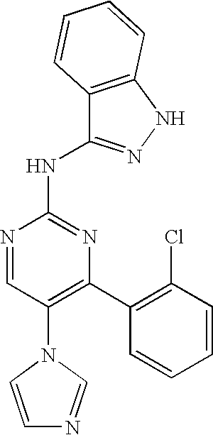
C1(N2C=CN=C2)=C(C2=C(Cl)C=CC=C2)N=C(NC2=NNC3=C2C=CC=C3)N=C1
